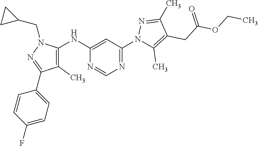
C1=CC(F)=CC=C1C1=NN(CC2CC2)C(NC2=CC(N3C(C)=C(CC(OCC)=O)C(C)=N3)=NC=N2)=C1C
